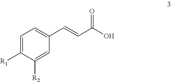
C1=C([R1])C([R2])=CC(C=CC(=O)O)=C1
